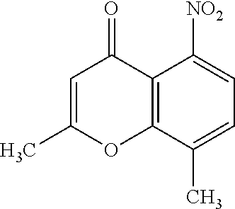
C12=C(C(C)=CC=C1[NO2])OC(C)=CC2=O
